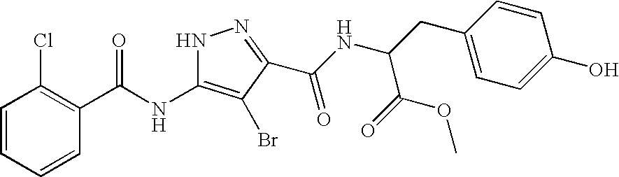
C1=CC=CC(C(NC2=C(Br)C(C(=O)NC(C(OC)=O)CC3=CC=C(O)C=C3)=NN2)=O)=C1Cl
